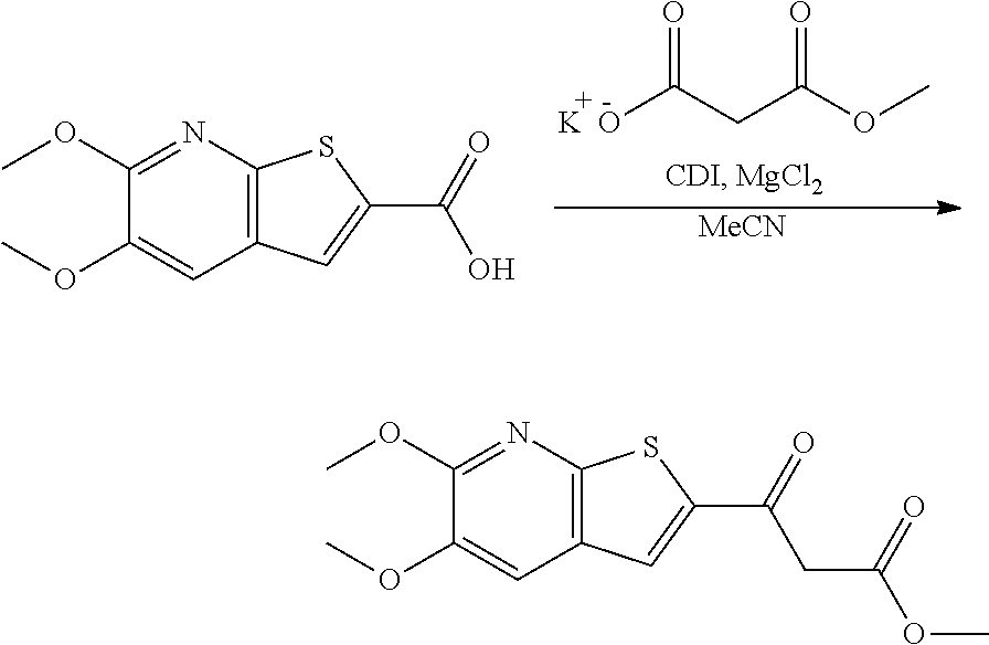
[K  O]C(CC(OC)=O)=O.[MeCN].C1(OC)=CC2=C(N=C1OC)SC(C(=O)O)=C2.C1(OC)=CC2=C(N=C1OC)SC(C(=O)CC(OC)=O)=C2
